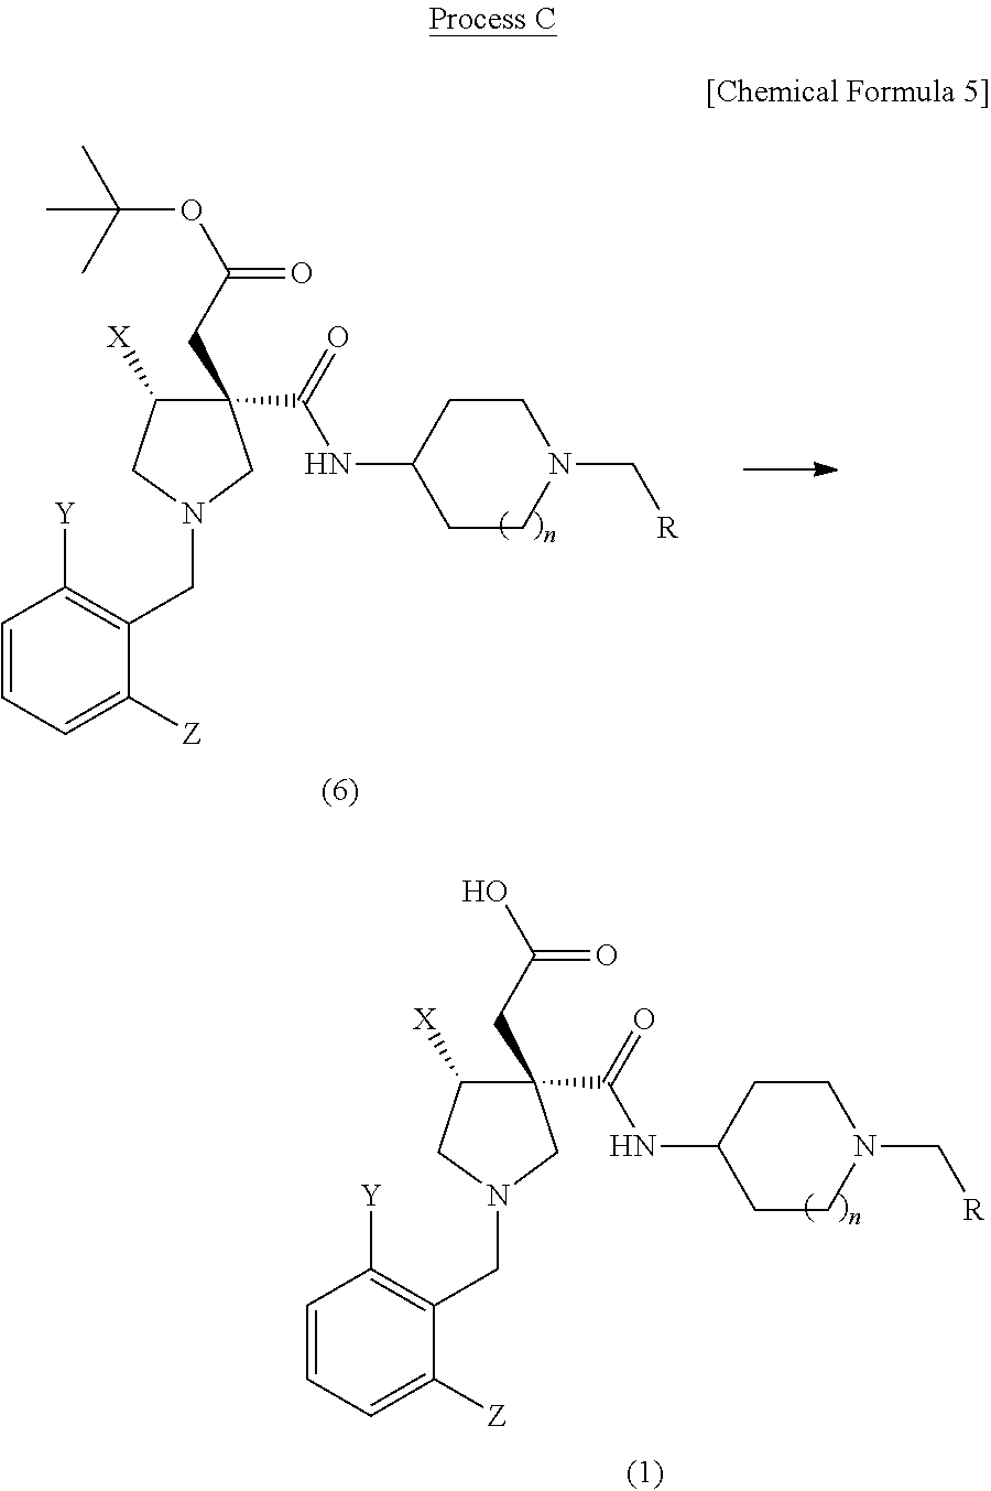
C1=CC=C([Z])C(CN2CC(C(=O)NC3CCN(C[R])CC3)(CC(O)=O)C([X])C2)=C1[Y].C1=CC=C([Z])C(CN2CC(C(=O)NC3CCN(C[R])CC3)(CC(OC(C)(C)C)=O)C([X])C2)=C1[Y]
